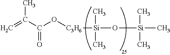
C=C(C(O[C3H6][Si](C)(C)O[Si](C)(C)C)=O)C
